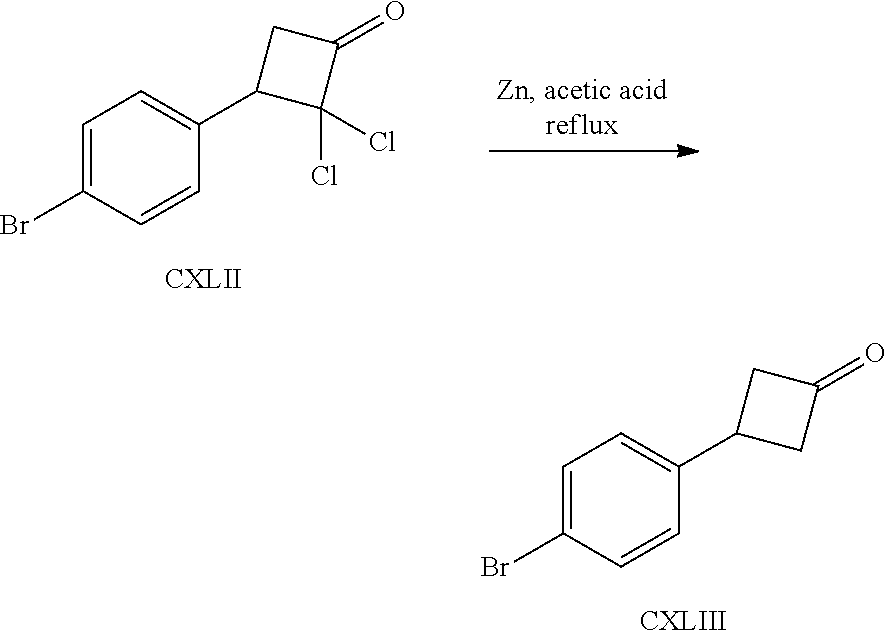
C1=C(Br)C=CC(C2CC(=O)C2)=C1.C1=C(Br)C=CC(C2C(Cl)(Cl)C(=O)C2)=C1
